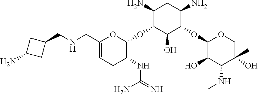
C1(CNCC2CC(N)C2)=CCC(NC(=N)N)C(OC2C(O)C(OC3C(O)C(NC)C(C)(O)CO3)C(N)CC2N)O1
